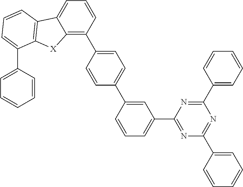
C1=CC(C2=CC=C(C3=C4C(=CC=C3)C3=C([X]4)C(C4=CC=CC=C4)=CC=C3)C=C2)=CC(C2=NC(C3=CC=CC=C3)=NC(C3=CC=CC=C3)=N2)=C1
